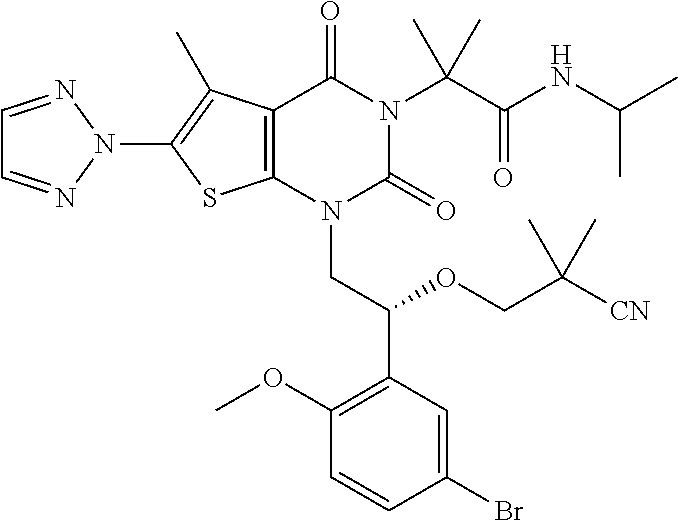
C12=C(N(CC(C3=C(OC)C=CC(Br)=C3)OCC([CN])(C)C)C(=O)N(C(C(NC(C)C)=O)(C)C)C1=O)SC(N1N=CC=N1)=C2C
